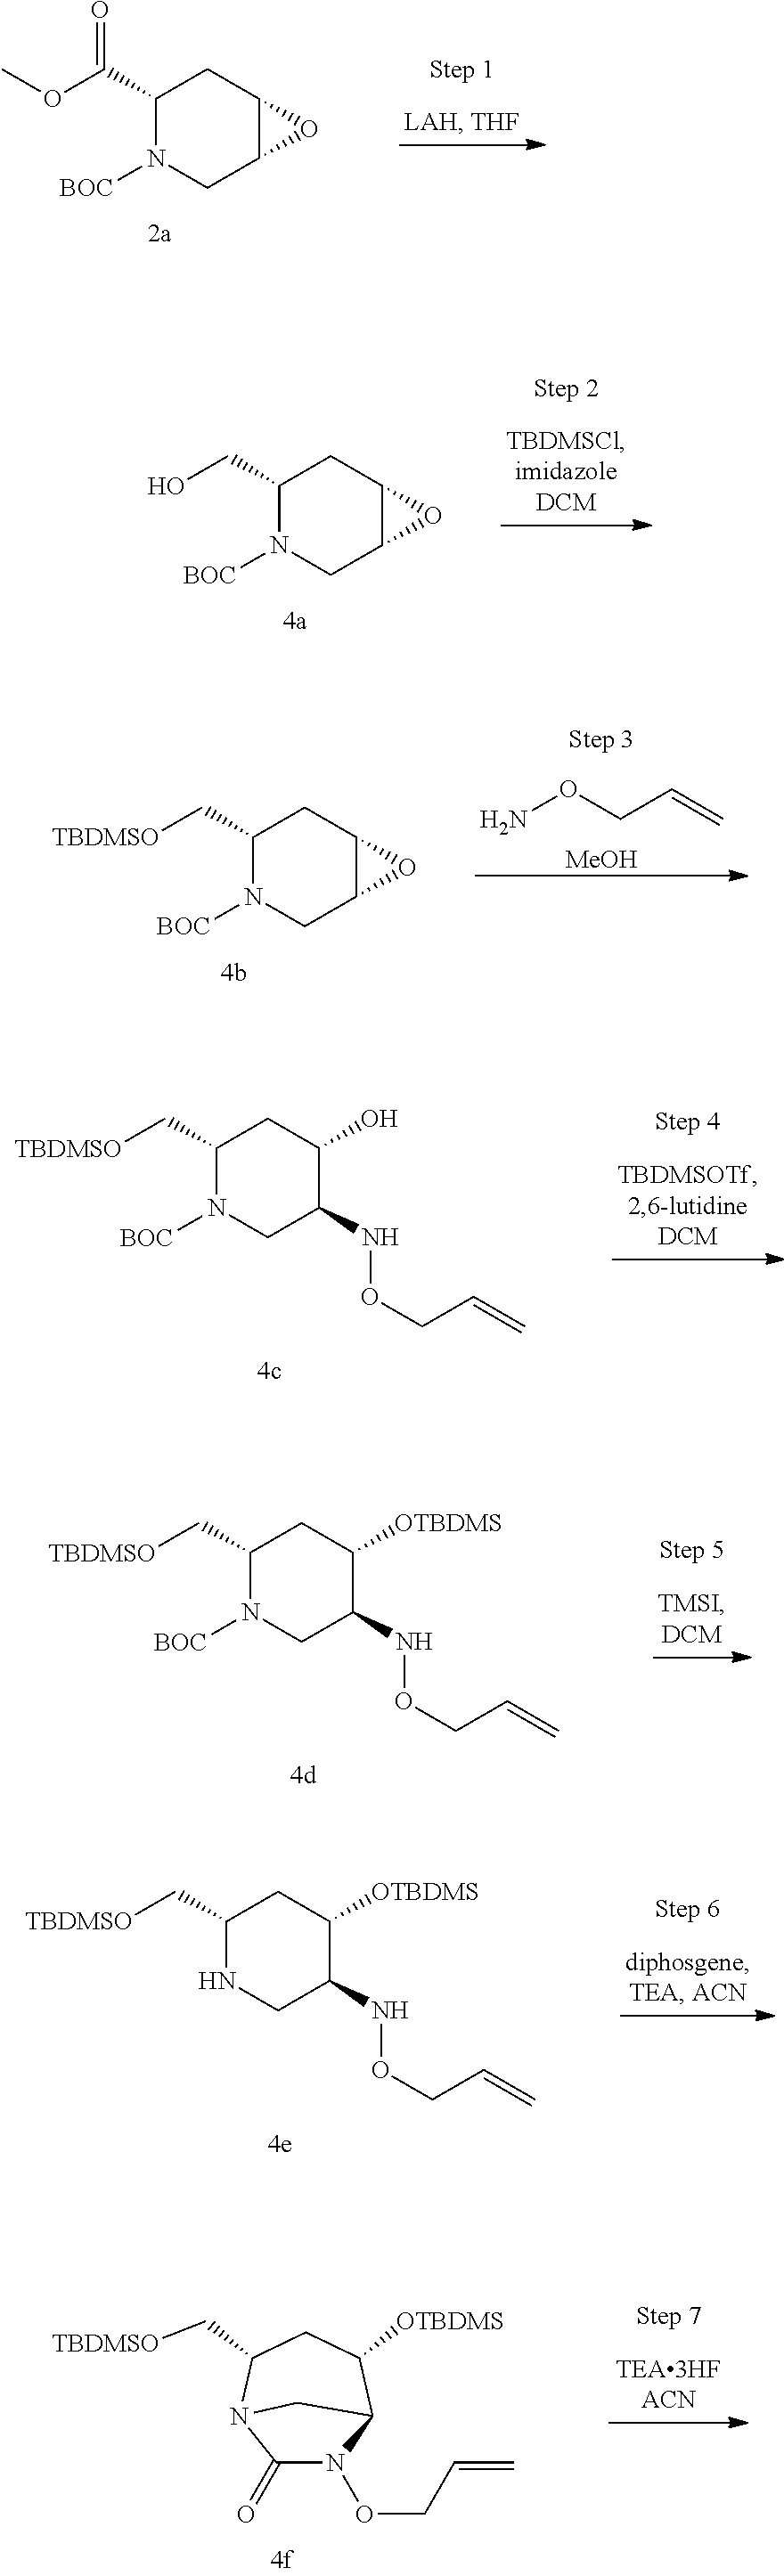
COC(=O)C1N([BOC])CC2C(C1)O2.OCC1CC2C(CN1[BOC])O2.[TBDMSO]CC1N([BOC])CC2C(C1)O2.NOCC=C.[MeOH].C1(C[TBDMSO])N([BOC])CC(NOCC=C)C(O)C1.C1(C[TBDMSO])N([BOC])CC(NOCC=C)C([OTBDMS])C1.C1(C[TBDMSO])NCC(NOCC=C)C([OTBDMS])C1.C1(=O)N(OCC=C)C2C([OTBDMS])CC(C[TBDMSO])N1C2
